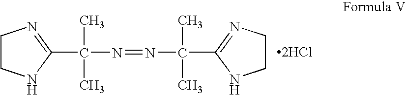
C1CNC(C(N=NC(C2=NCCN2)(C)C)(C)C)=N1.[2HCl]
